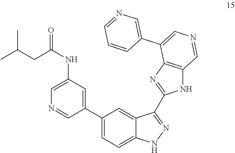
C1(C2=CC=C3C(=C2)C(C2=NC4=C(N2)C=NC=C4C2=CN=CC=C2)=NN3)=CC(NC(CC(C)C)=O)=CN=C1
